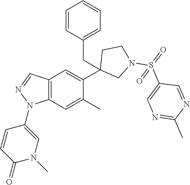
C1(C2=CC3=C(C=C2C)N(C2=CN(C)C(=O)C=C2)N=C3)(CC2=CC=CC=C2)CN(S(=O)(C2=CN=C(C)N=C2)=O)CC1
